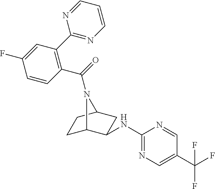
C1C2C(NC3=NC=C(C(F)(F)F)C=N3)CC(C1)N2C(C1=C(C2=NC=CC=N2)C=C(F)C=C1)=O
